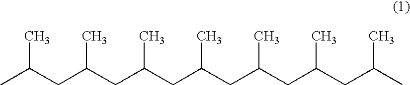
CC(CC(CC(CC(CC(CC(CC(C)C)C)C)C)C)C)C
